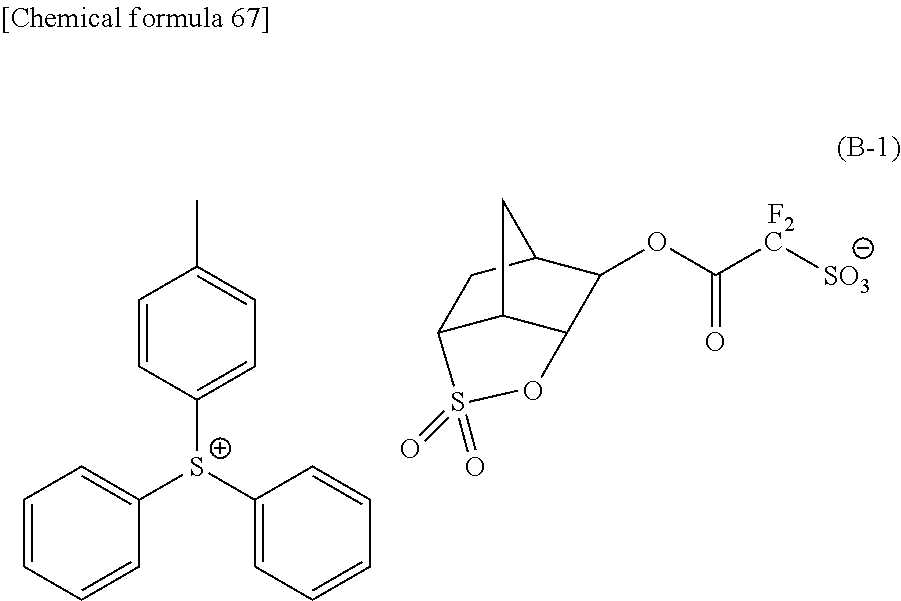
C12C3C(C(OC(C[SO3])=O)C(C1)C3)OS2(=O)=O.[F2].C1=CC([S+](C2=CC=CC=C2)C2=CC=CC=C2)=CC=C1C
